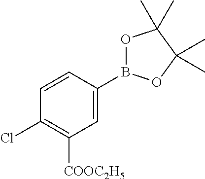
C1=C(B2OC(C)(C)C(C)(C)O2)C=CC(Cl)=C1[COOC2H5]
